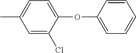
CC1=CC=C(OC2=CC=CC=C2)C(Cl)=C1
